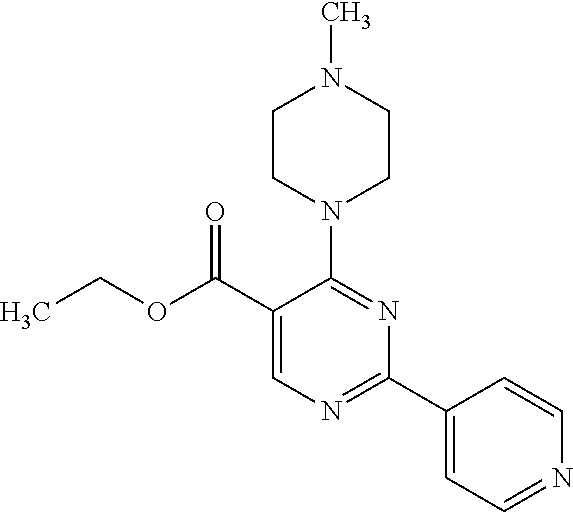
CCOC(C1=CN=C(C2=CC=NC=C2)N=C1N1CCN(C)CC1)=O
